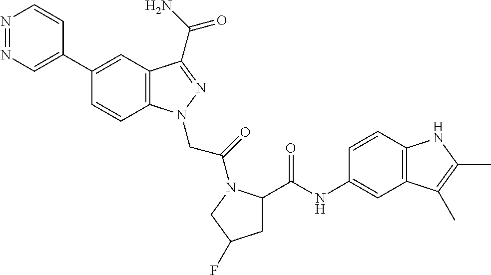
N1=NC=C(C2=CC3=C(C=C2)N(CC(=O)N2C(C(=O)NC4=CC5=C(C=C4)NC(C)=C5C)CC(F)C2)N=C3C(N)=O)C=C1
